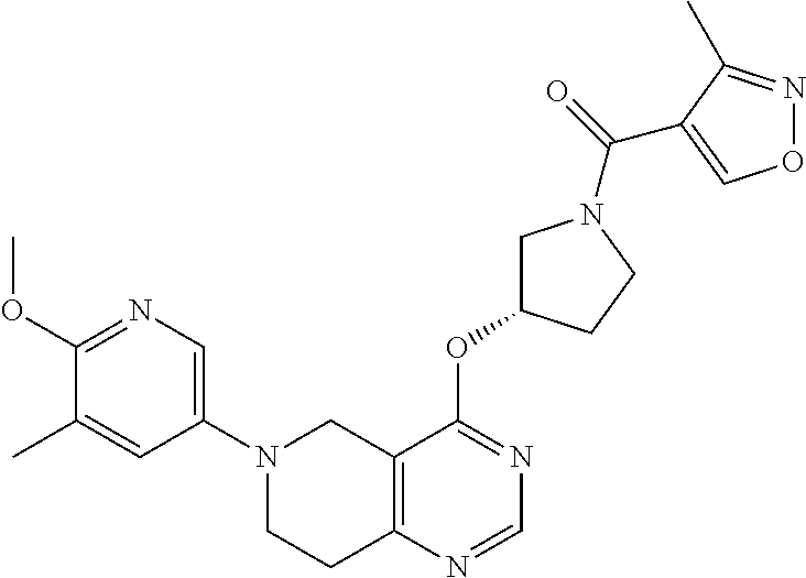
C1(N2CCC3=C(C2)C(OC2CN(C(=O)C4=CON=C4C)CC2)=NC=N3)=CN=C(OC)C(C)=C1
